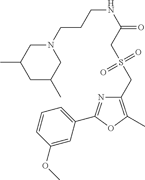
C1=CC(OC)=CC(C2=NC(CS(CC(NCCCN3CC(C)CC(C)C3)=O)(=O)=O)=C(C)O2)=C1
